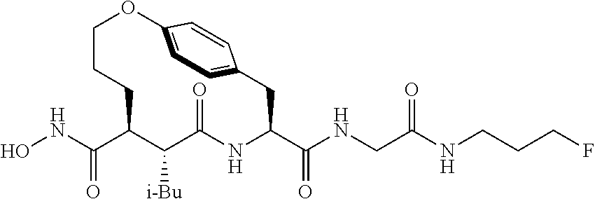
ONC(C1C([i-Bu])C(=O)NC(C(NCC(NCCCF)=O)=O)CC2=CC=C(OCCC1)C=C2)=O
